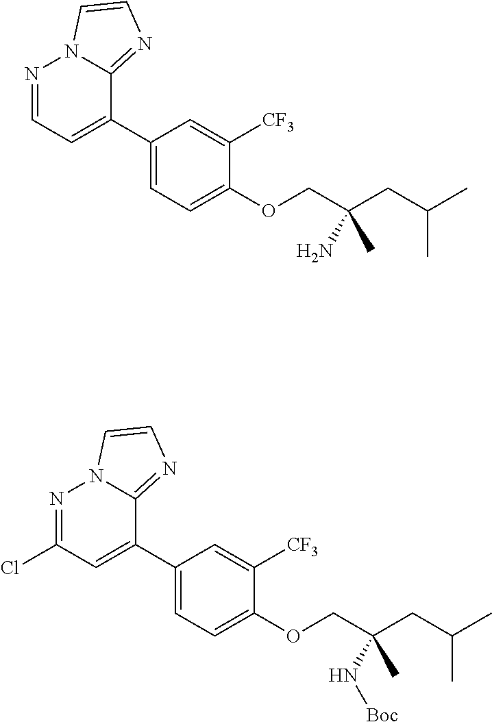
N1=CC=C(C2=CC=C(OCC(CC(C)C)(N)C)C([CF3])=C2)C2=NC=CN12.N1=C(Cl)C=C(C2=CC=C(OCC(CC(C)C)(N[Boc])C)C([CF3])=C2)C2=NC=CN12
